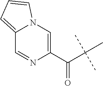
C(C(C)(C)C)(C1=CN2C(=CC=C2)C=N1)=O
